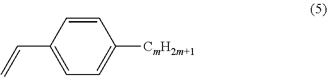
C(C1=CC=C([CmH2m+1])C=C1)=C
